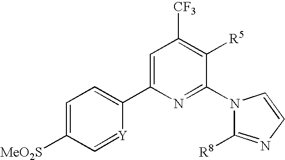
C1=C([MeO2S])C=[Y]C(C2=CC([CF3])=C([R5])C(N3C([R8])=NC=C3)=N2)=C1
